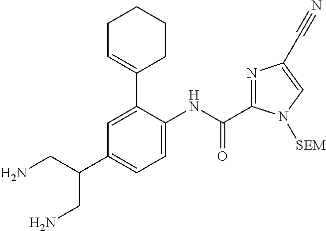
NCC(C1=CC=C(NC(C2=NC(C#N)=CN2[SEM])=O)C(C2=CCCCC2)=C1)CN
